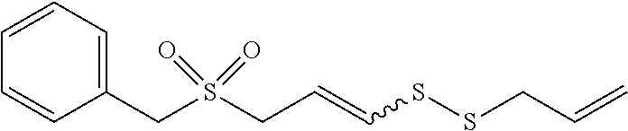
C(C=CSSCC=C)S(CC1=CC=CC=C1)(=O)=O
